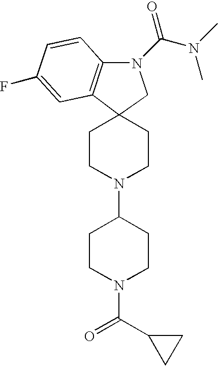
C1(N2CCC3(CC2)C2=C(N(C(N(C)C)=O)C3)C=CC(F)=C2)CCN(C(C2CC2)=O)CC1
